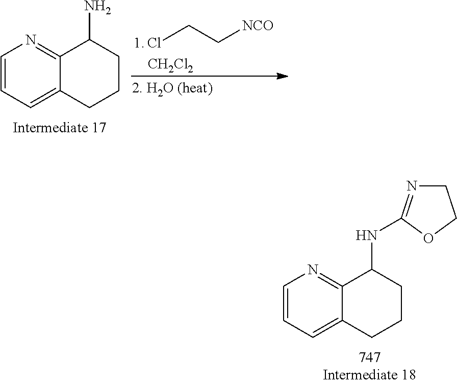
C1=CC=C2C(=N1)C(NC1=NCCO1)CCC2.C1=CC=C2C(=N1)C(N)CCC2.ClCC[NCO].[CH2Cl2]
